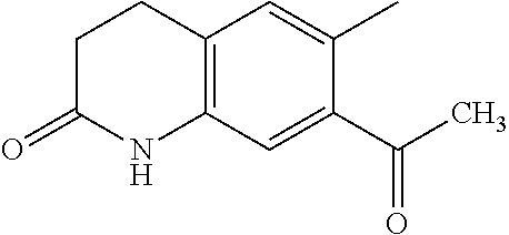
C1CC(=O)NC2=C1C=C(C)C(C(C)=O)=C2
